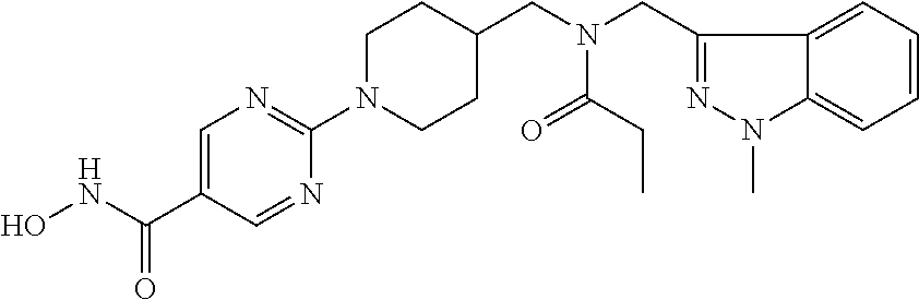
ONC(C1=CN=C(N2CCC(CN(CC3=NN(C)C4=CC=CC=C34)C(CC)=O)CC2)N=C1)=O
